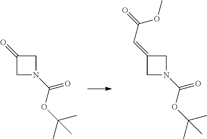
C1(=O)CN(C(OC(C)(C)C)=O)C1.C1(=CC(=O)OC)CN(C(OC(C)(C)C)=O)C1
